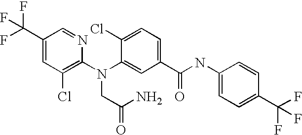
C1(C(F)(F)F)=CC(Cl)=C(N(C2=CC(C(NC3=CC=C(C(F)(F)F)C=C3)=O)=CC=C2Cl)CC(N)=O)N=C1
